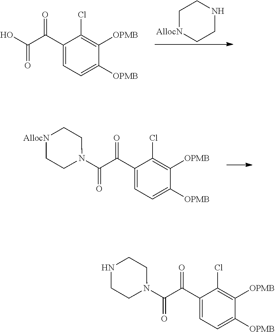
C1(C(C(O)=O)=O)=CC=C([OPMB])C([OPMB])=C1Cl.C1[AllocN]CCNC1.C1(C(C(N2CC[AllocN]CC2)=O)=O)=CC=C([OPMB])C([OPMB])=C1Cl.C1(C(C(N2CCNCC2)=O)=O)=CC=C([OPMB])C([OPMB])=C1Cl
